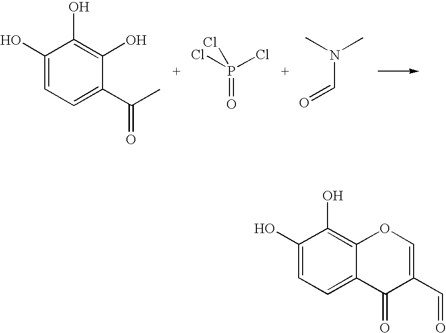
C1(O)=CC=C(C(C)=O)C(O)=C1O.P(=O)(Cl)(Cl)Cl.N(C=O)(C)C.C1(O)=CC=C2C(=C1O)OC=C(C=O)C2=O
